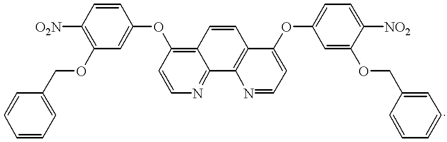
C1=CC=C(COC2=C([O2N])C=CC(OC3=C4C(=NC=C3)C3=C(C=C4)C(OC4=CC=C([NO2])C(OCC5=CC=CC=C5)=C4)=CC=N3)=C2)C=C1
